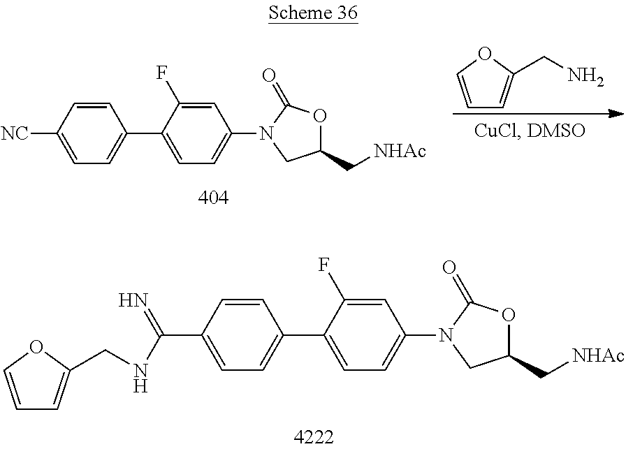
C1=COC(CN)=C1.C1=CC([NC])=CC=C1C1=CC=C(N2CC(C[NHAc])OC2=O)C=C1F.C1=CC(C(NCC2=CC=CO2)=N)=CC=C1C1=CC=C(N2CC(C[NHAc])OC2=O)C=C1F
